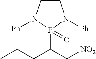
C1CN([Ph])P(C(C[NO2])CCC)(=O)N1[Ph]
